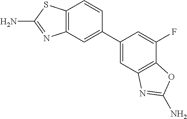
C12=C(C=C(C3=CC4=C(C(F)=C3)OC(N)=N4)C=C1)N=C(N)S2
